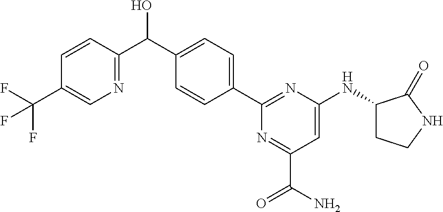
C1(C2=CC=C(C(C3=NC=C(C(F)(F)F)C=C3)O)C=C2)=NC(NC2CCNC2=O)=CC(C(N)=O)=N1
